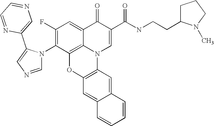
C1(F)=C(N2C=NC=C2C2=CN=CC=N2)C2=C3C(=C1)C(=O)C(C(NCCC1CCCN1C)=O)=CN3C1=C(O2)C=C2C(=C1)C=CC=C2
